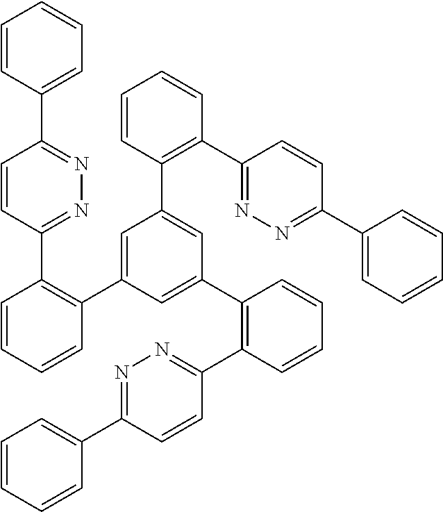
N1=C(C2=CC=CC=C2)C=CC(C2=C(C3=CC(C4=C(C5=NN=C(C6=CC=CC=C6)C=C5)C=CC=C4)=CC(C4=C(C5=NN=C(C6=CC=CC=C6)C=C5)C=CC=C4)=C3)C=CC=C2)=N1
